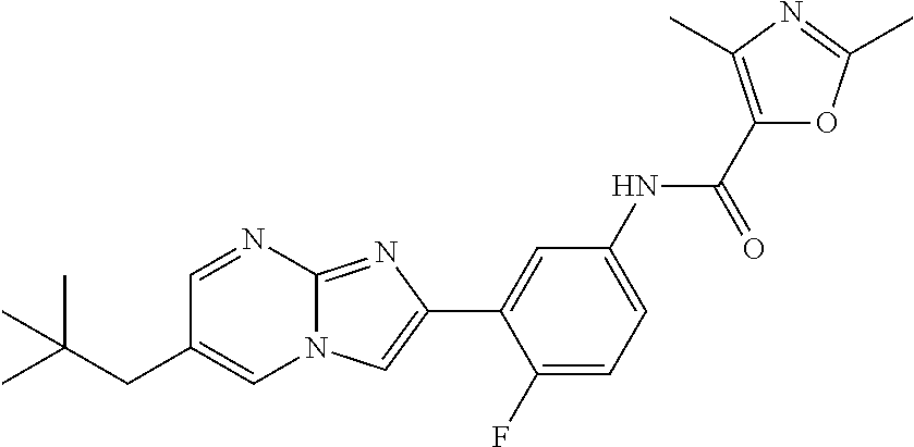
C1=NC2=NC(C3=CC(NC(C4=C(C)N=C(C)O4)=O)=CC=C3F)=CN2C=C1CC(C)(C)C
